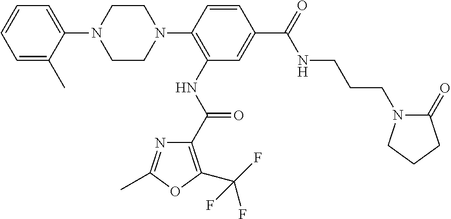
C1=C(C)C(N2CCN(C3=C(NC(C4=C(C(F)(F)F)OC(C)=N4)=O)C=C(C(=O)NCCCN4C(=O)CCC4)C=C3)CC2)=CC=C1
